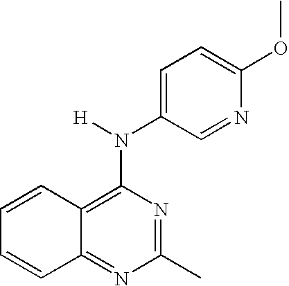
C1(C)=NC(N(C2=CC=C(OC)N=C2)[H])=C2C(=N1)C=CC=C2
